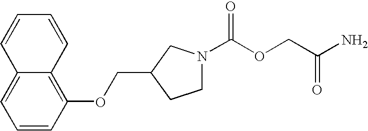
C(OCC(N)=O)(=O)N1CCC(COC2=C3C(=CC=C2)C=CC=C3)C1
